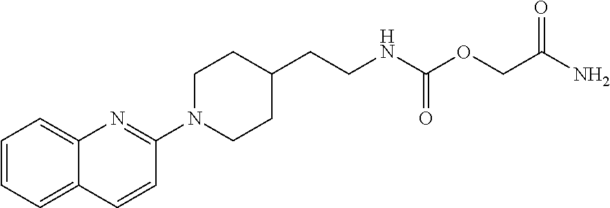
C12=CC=CC=C1C=CC(N1CCC(CCNC(OCC(=O)N)=O)CC1)=N2
